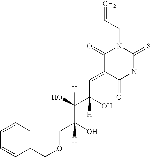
C=CCN1C(=O)C(=CC(O)(C(O)([H])C(O)(COCC2=CC=CC=C2)[H])[H])C(=O)NC1=S
